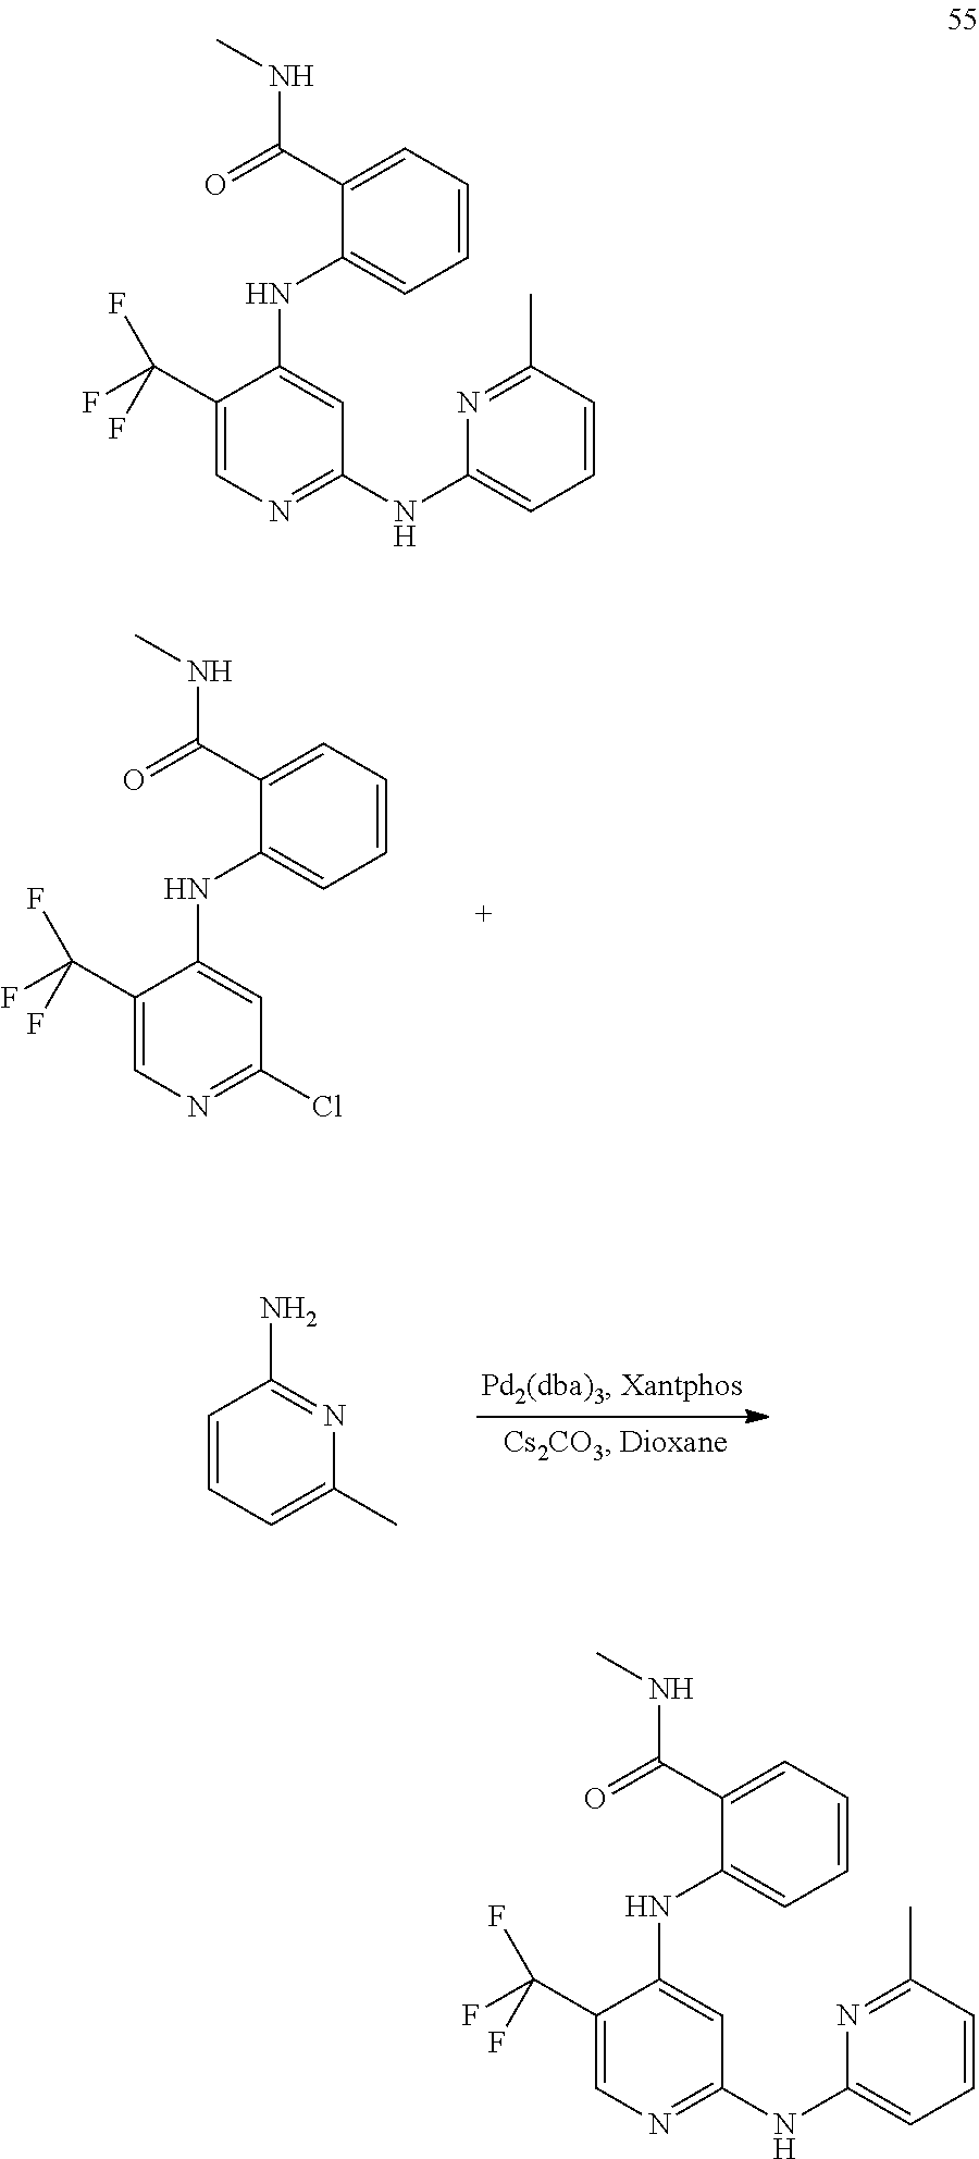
C1=CC=C(C(=O)NC)C(NC2=CC(Cl)=NC=C2C(F)(F)F)=C1.C1=CC=C(C)N=C1N.C1=CC=C(C(=O)NC)C(NC2=CC(NC3=CC=CC(C)=N3)=NC=C2C(F)(F)F)=C1.C1=CC=C(C(=O)NC)C(NC2=CC(NC3=CC=CC(C)=N3)=NC=C2C(F)(F)F)=C1
